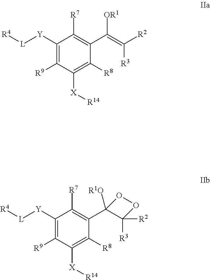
[L]([Y]C1=C([R9])C([X][R14])=C([R8])C(C(=C([R3])[R2])[OR1])=C1[R7])[R4].[L]([Y]C1=C([R9])C([X][R14])=C([R8])C(C2([R1O])C([R3])([R2])OO2)=C1[R7])[R4]
